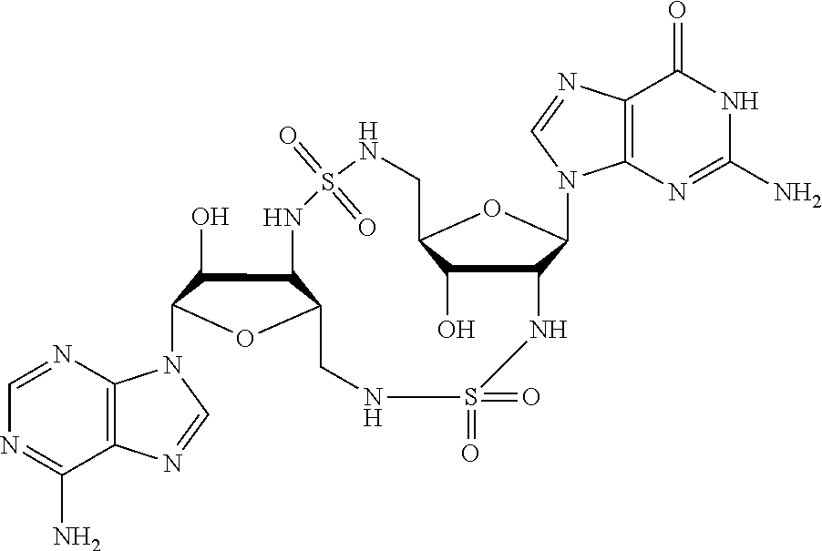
C12=C(N=CN=C1N)N(C1C(O)C3C(O1)CNS(=O)(=O)NC1C(O)C(CNS(=O)(=O)N3)OC1N1C3=C(N=C1)C(=O)NC(N)=N3)C=N2
